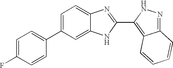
C1=C(C2=CC=C(F)C=C2)C=C2C(=C1)N=C(C1=C3C(=NN1)C=CC=C3)N2
